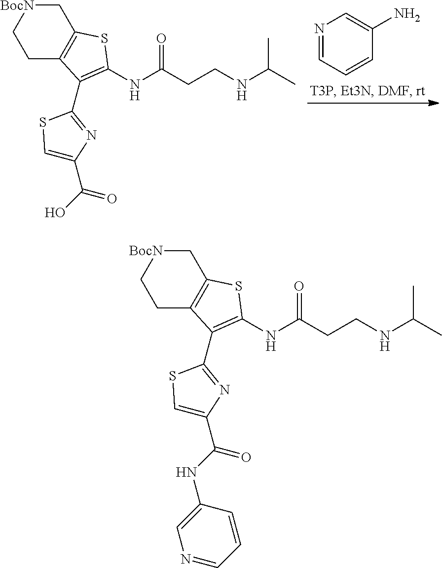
C1[BocN]CCC2=C1SC(NC(CCNC(C)C)=O)=C2C1=NC(C(NC2=CN=CC=C2)=O)=CS1.N1=CC=CC(N)=C1.C1[BocN]CCC2=C1SC(NC(CCNC(C)C)=O)=C2C1=NC(C(O)=O)=CS1
